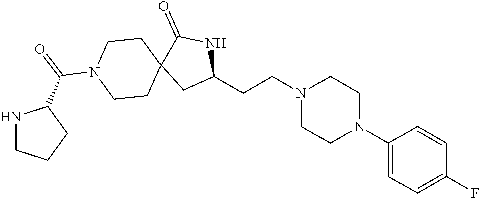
C1(N2CCN(CCC3NC(=O)C4(C3)CCN(C(=O)C3NCCC3)CC4)CC2)=CC=C(F)C=C1
